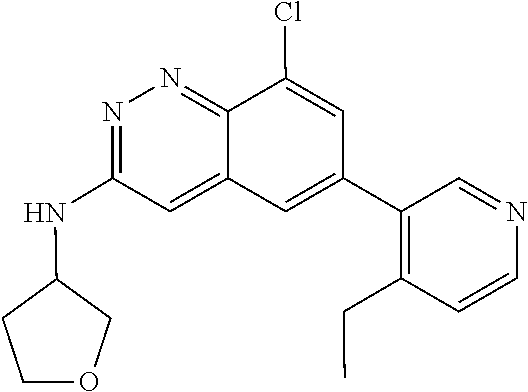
C1(NC2=NN=C3C(=C2)C=C(C2=C(CC)C=CN=C2)C=C3Cl)CCOC1
